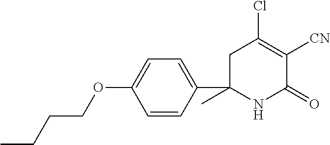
C1=CC(C2(C)NC(=O)C([CN])=C(Cl)C2)=CC=C1OCCCC
